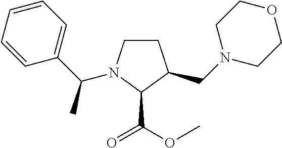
C1CN(C(C2=CC=CC=C2)C)C(C(=O)OC)C1CN1CCOCC1
